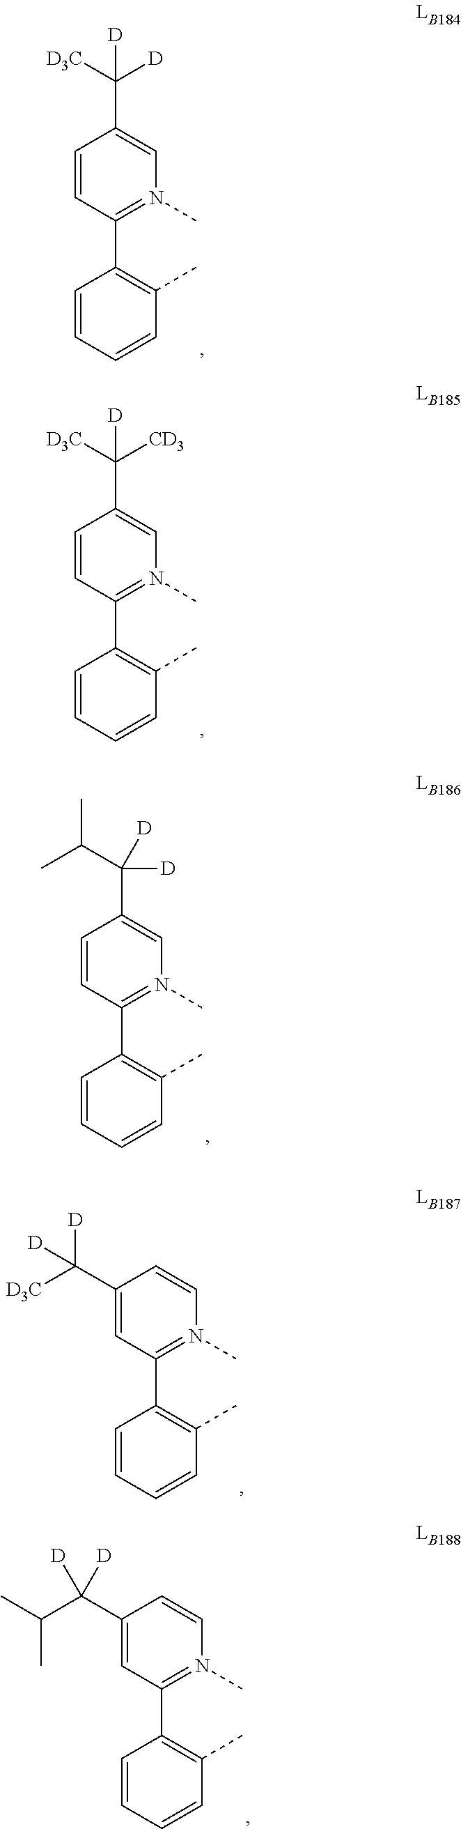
C1=CC(C2=C(C)C=CC=C2)=N(C)C=C1C([D3C])([D])[D].C1=CC(C2=C(C)C=CC=C2)=N(C)C=C1C([D3C])([CD3])[D].C1=CC(C2=C(C)C=CC=C2)=N(C)C=C1C([D])([D])C(C)C.C1(C([D3C])([D])[D])=CC(C2=C(C)C=CC=C2)=N(C)C=C1.C1(C(C(C)C)([D])[D])=CC(C2=C(C)C=CC=C2)=N(C)C=C1
